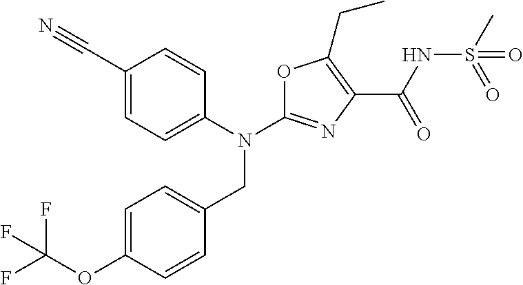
N(C1=NC(C(NS(C)(=O)=O)=O)=C(CC)O1)(CC1=CC=C(OC(F)(F)F)C=C1)C1=CC=C(C#N)C=C1
